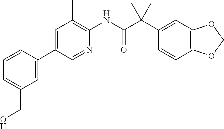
C1=C(C2=CC(CO)=CC=C2)C=NC(NC(C2(C3=CC4=C(C=C3)OCO4)CC2)=O)=C1C
